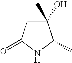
C1(C)(O)CC(=O)NC1C
